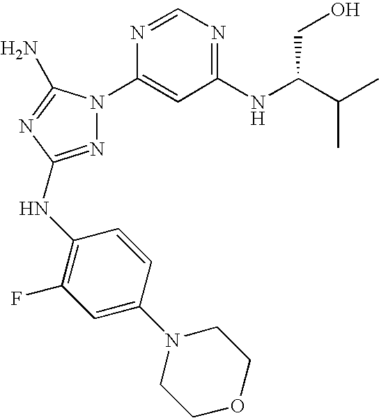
N1=C(NC2=C(F)C=C(N3CCOCC3)C=C2)N=C(N)N1C1=CC(NC(C(C)C)CO)=NC=N1
